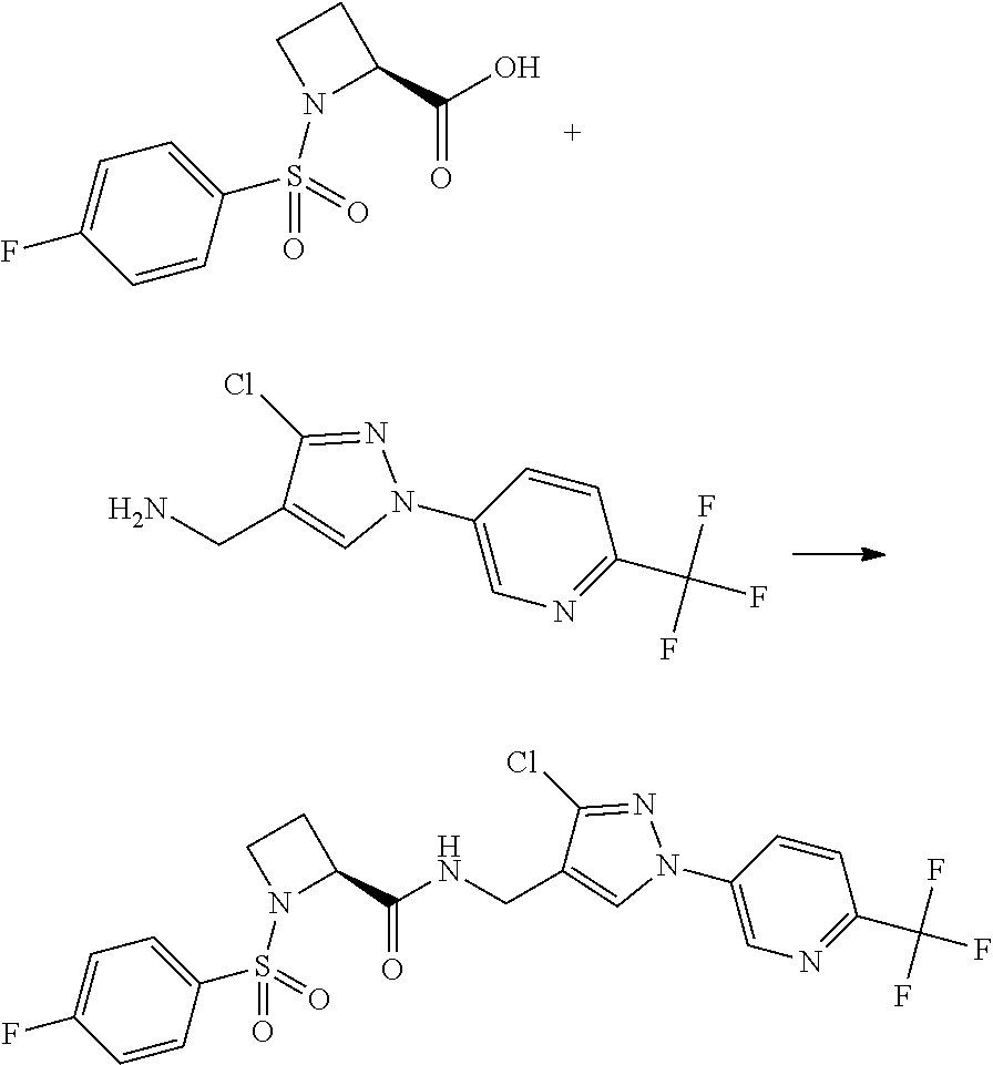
OC(=O)C1N(S(C2=CC=C(F)C=C2)(=O)=O)CC1.C1(CN)=CN(C2=CN=C(C(F)(F)F)C=C2)N=C1Cl.C1(CNC(=O)C2N(S(C3=CC=C(F)C=C3)(=O)=O)CC2)=CN(C2=CN=C(C(F)(F)F)C=C2)N=C1Cl
